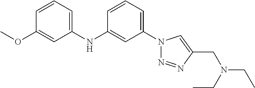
C1(NC2=CC(N3N=NC(CN(CC)CC)=C3)=CC=C2)=CC=CC(OC)=C1
